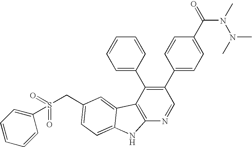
C(C1=CC=C2C(=C1)C1=C(N=CC(C3=CC=C(C(N(N(C)C)C)=O)C=C3)=C1C1=CC=CC=C1)N2)S(C1=CC=CC=C1)(=O)=O
